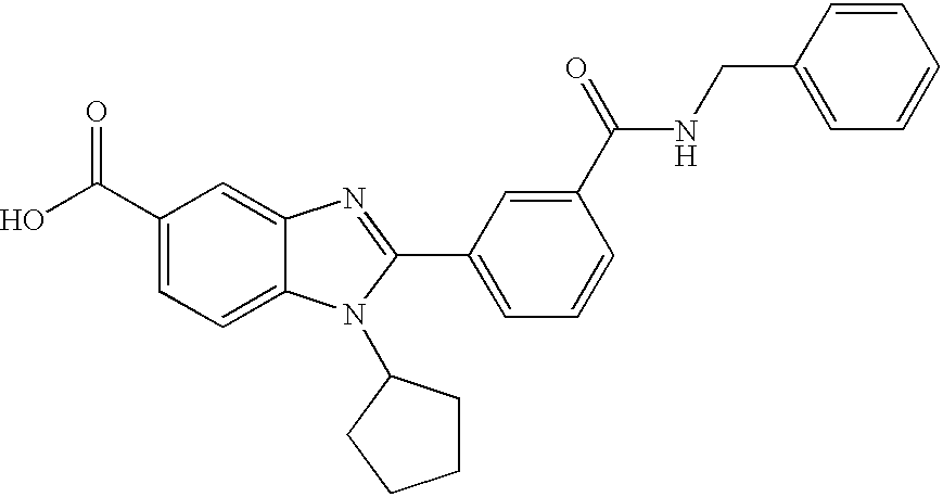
C1(C(O)=O)=CC=C2C(=C1)N=C(C1=CC=CC(C(=O)NCC3=CC=CC=C3)=C1)N2C1CCCC1
